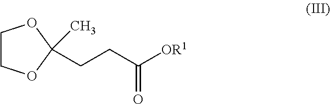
C1COC(CCC([OR1])=O)(C)O1
